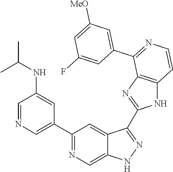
C1(C2=CN=CC(NC(C)C)=C2)=NC=C2C(=C1)C(C1=NC3=C(N1)C=CN=C3C1=CC([MeO])=CC(F)=C1)=NN2
